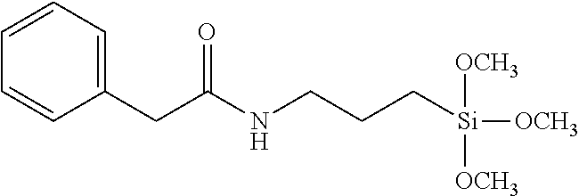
C1=CC=CC=C1CC(NCCC[Si]([OCH3])([OCH3])[OCH3])=O
